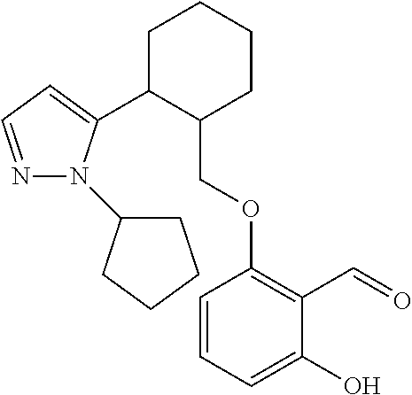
C1C(C2=CC=NN2C2CCCC2)C(COC2=C(C=O)C(O)=CC=C2)CCC1
